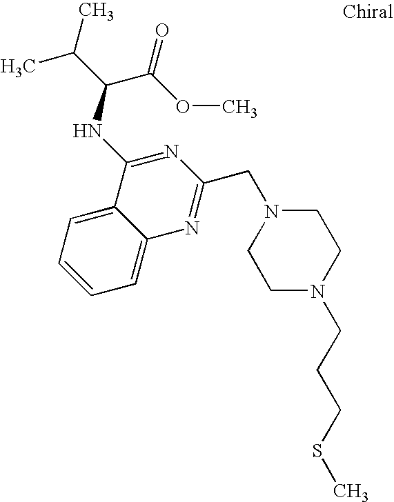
C1=C2C(=CC=C1)C(NC(C(C)C)C(OC)=O)=NC(CN1CCN(CCCSC)CC1)=N2
